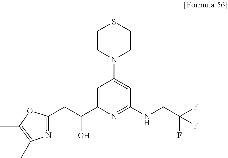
C1=C(C(CC2=NC(C)=C(C)O2)O)N=C(NCC(F)(F)F)C=C1N1CCSCC1
